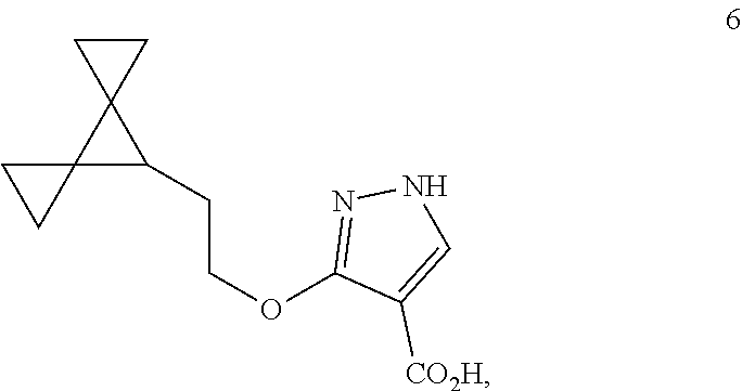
N1N=C(OCCC2C3(CC3)C23CC3)C([CO2H])=C1
